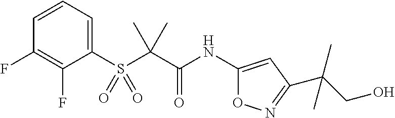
C1(F)=C(F)C=CC=C1S(C(C(NC1=CC(C(CO)(C)C)=NO1)=O)(C)C)(=O)=O
